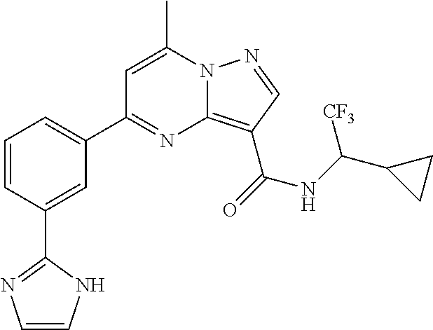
C1=C(C)N2C(=C(C(=O)NC(C3CC3)[CF3])C=N2)N=C1C1=CC=CC(C2=NC=CN2)=C1
